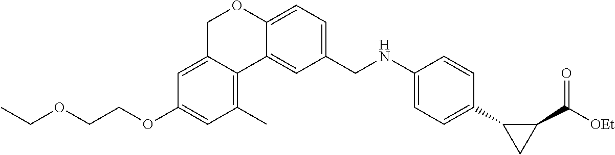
CCOCCOC1=CC(C)=C2C(=C1)COC1=CC=C(CNC3=CC=C(C4CC4C([OEt])=O)C=C3)C=C21
